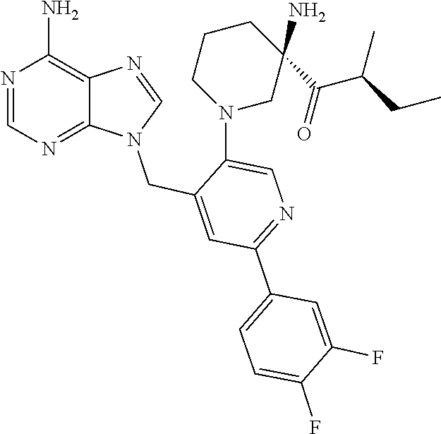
N1(CC2=CC(C3=CC=C(F)C(F)=C3)=NC=C2N2CCCC(N)(C(C(C)CC)=O)C2)C=NC2=C(N)N=CN=C12
